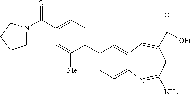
C1(C2=CC=C3C(=C2)C=C(C(=O)[OEt])CC(N)=N3)=CC=C(C(=O)N2CCCC2)C=C1[Me]
